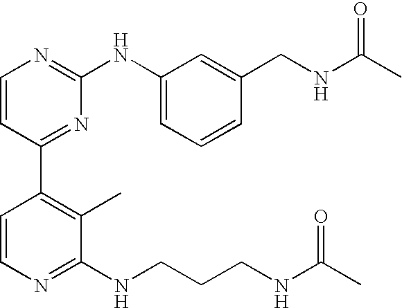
C1=CC(C2=C(C)C(NCCCNC(C)=O)=NC=C2)=NC(NC2=CC=CC(CNC(C)=O)=C2)=N1
